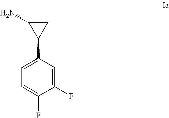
C1=C(C2CC2N)C=C(F)C(F)=C1
